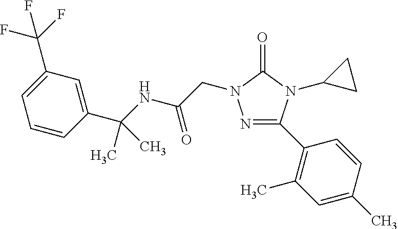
N1=C(C2=C(C)C=C(C)C=C2)N(C2CC2)C(=O)N1CC(=O)NC(C)(C1=CC(C(F)(F)F)=CC=C1)C
